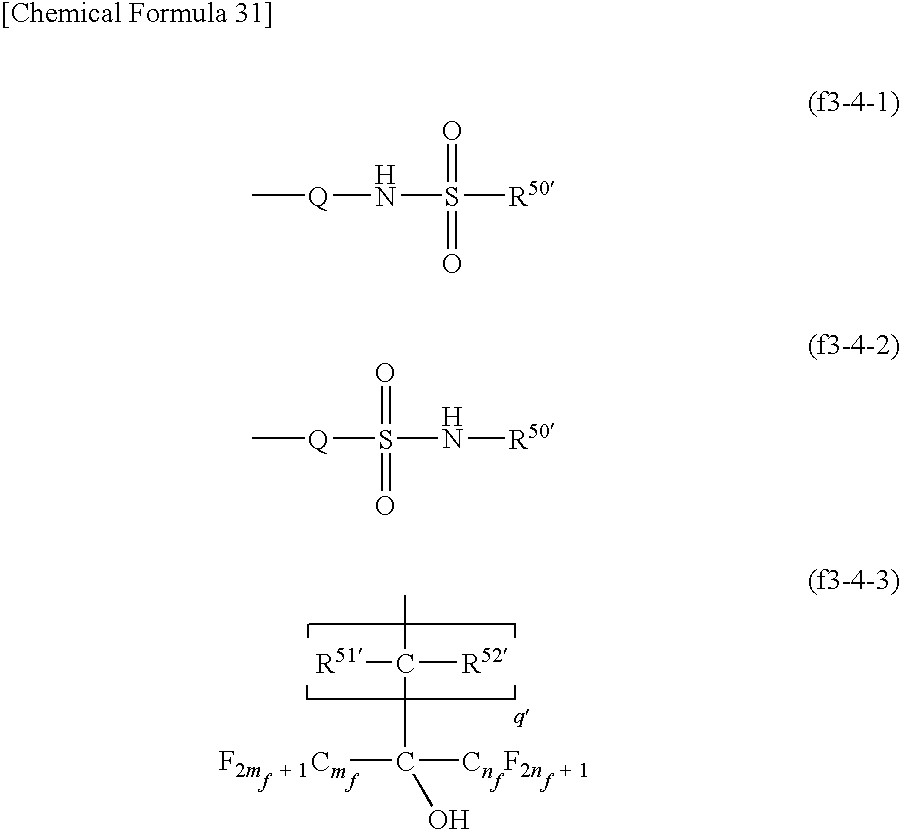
CC(C([Cm])([Cn])O)([R51])[R52].C[Q]NS([R50])(=O)=O.C[Q]S(N[R50])(=O)=O
